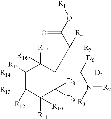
C1([R14])([R15])C([R13])([R12])C([R11])([R10])C([D9])([D8])C(C(C(O[R1])=O)([R5])[R4])(C([D6])(N([R3])[R2])[D7])C1([R17])[R16]
